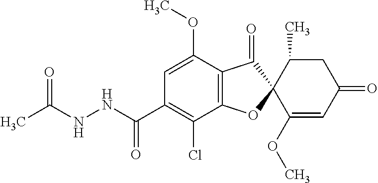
C1(OC)=CC(C(NNC(C)=O)=O)=C(Cl)C2=C1C(=O)C1(O2)C(OC)=CC(=O)CC1C
